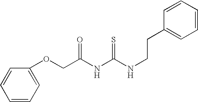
C(C(NC(NCCC1=CC=CC=C1)=S)=O)OC1=CC=CC=C1
